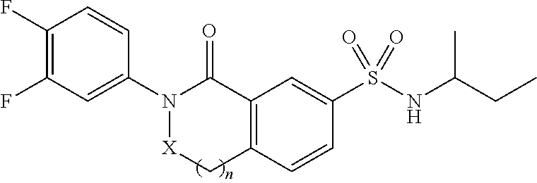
C12=C(C=CC(S(NC(CC)C)(=O)=O)=C1)C[X]N(C1=CC(F)=C(F)C=C1)C2=O
